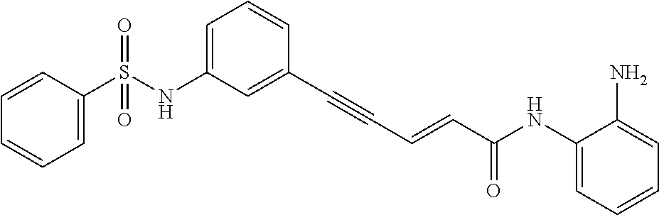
C1=CC(S(NC2=CC=CC(C#CC=CC(NC3=CC=CC=C3N)=O)=C2)(=O)=O)=CC=C1
